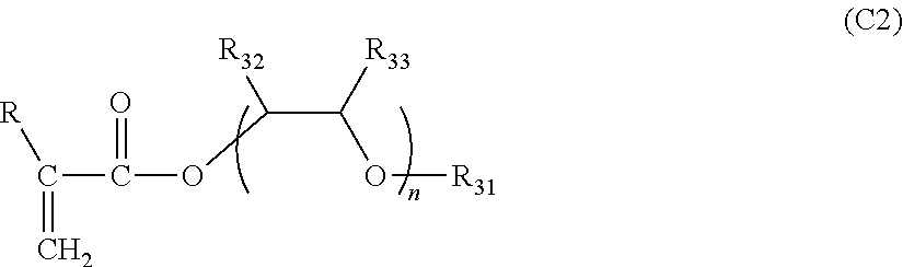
[R]C(=C)C(OC([R32])C(O[R31])[R33])=O
